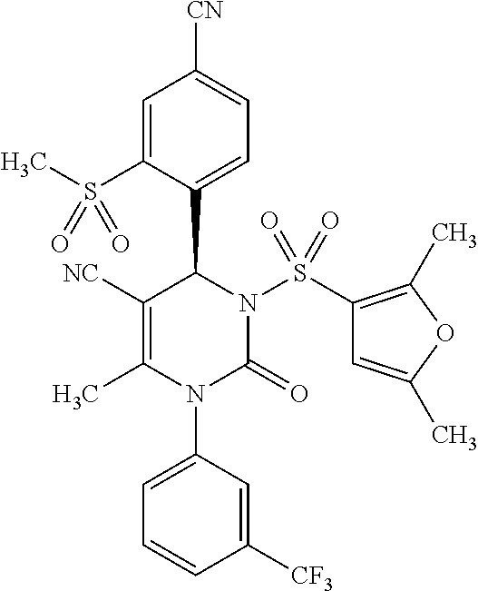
C1=C(S(C)(=O)=O)C(C2N(S(C3=C(C)OC(C)=C3)(=O)=O)C(=O)N(C3=CC=CC([CF3])=C3)C(C)=C2[NC])=CC=C1[CN]
